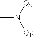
CN([Q2])[Q1]
